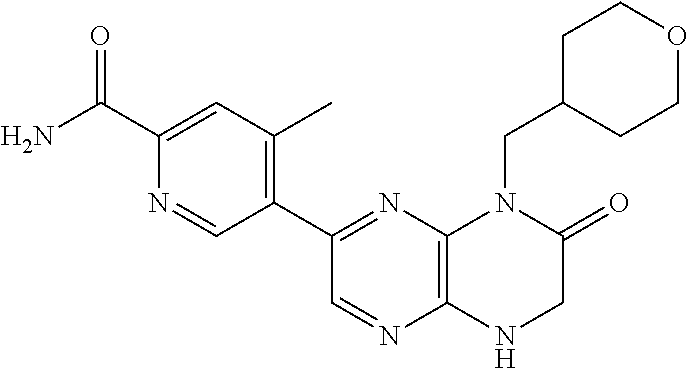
C1(C(=O)N)=CC(C)=C(C2=NC3=C(N=C2)NCC(=O)N3CC2CCOCC2)C=N1
